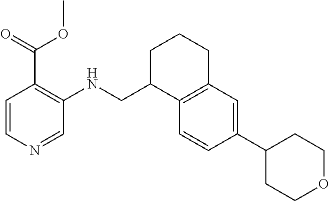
C1=CC(C2CCOCC2)=CC2=C1C(CNC1=C(C(OC)=O)C=CN=C1)CCC2
